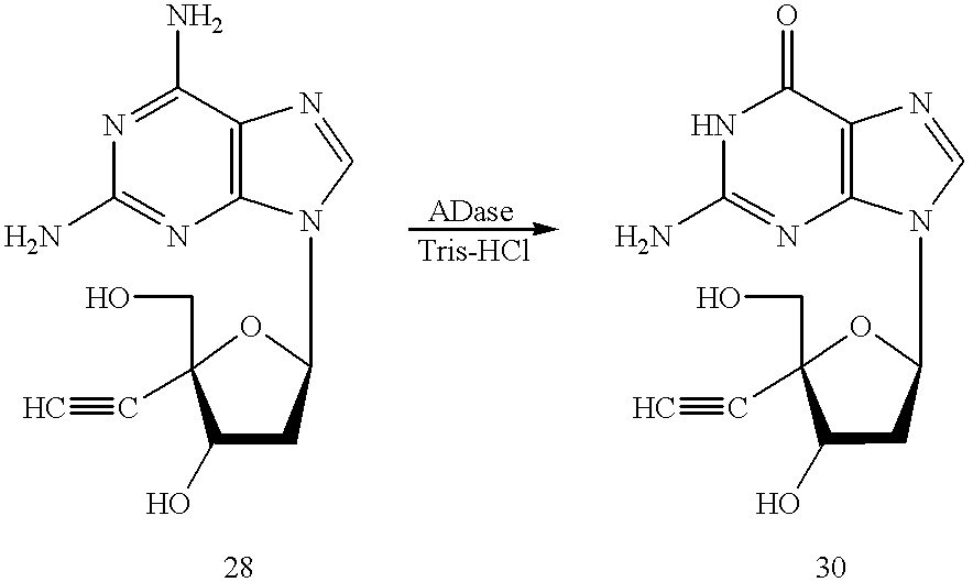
C1(N)=NC(N)=NC2=C1N=CN2C1OC(CO)(C#C)C(O)C1.C1(=O)NC(N)=NC2=C1N=CN2C1OC(CO)(C#C)C(O)C1
